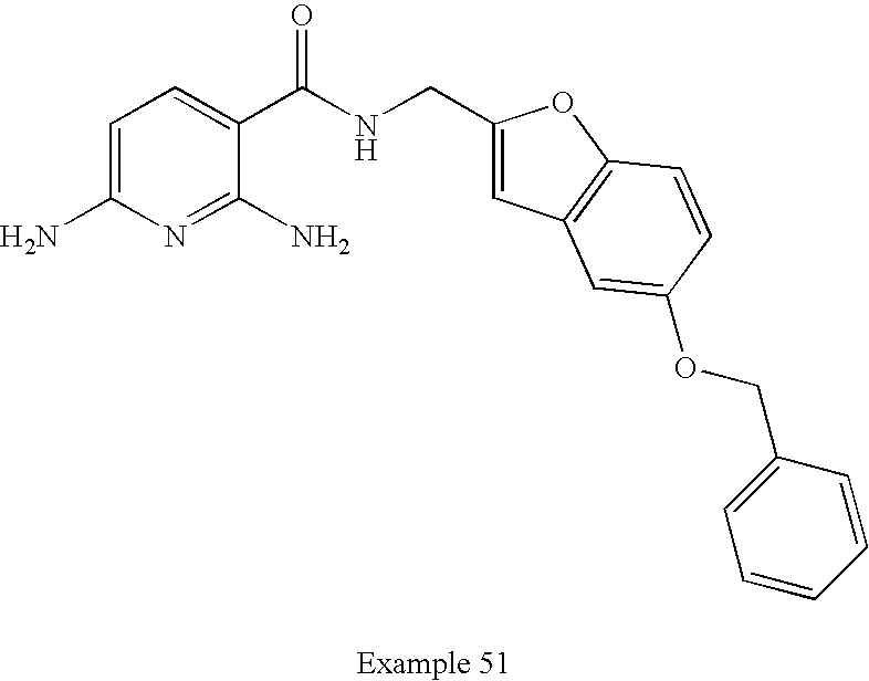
C1=C(N)N=C(N)C(C(NCC2=CC3=C(O2)C=CC(OCC2=CC=CC=C2)=C3)=O)=C1
